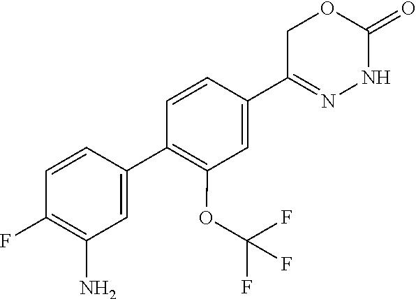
C1(F)=C(N)C=C(C2=C(OC(F)(F)F)C=C(C3=NNC(=O)OC3)C=C2)C=C1
